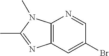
C12=C(C=C(Br)C=N1)N=C(C)N2C
